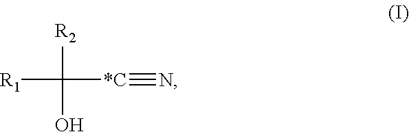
[R1]C([R2])(O)[*C]#N
